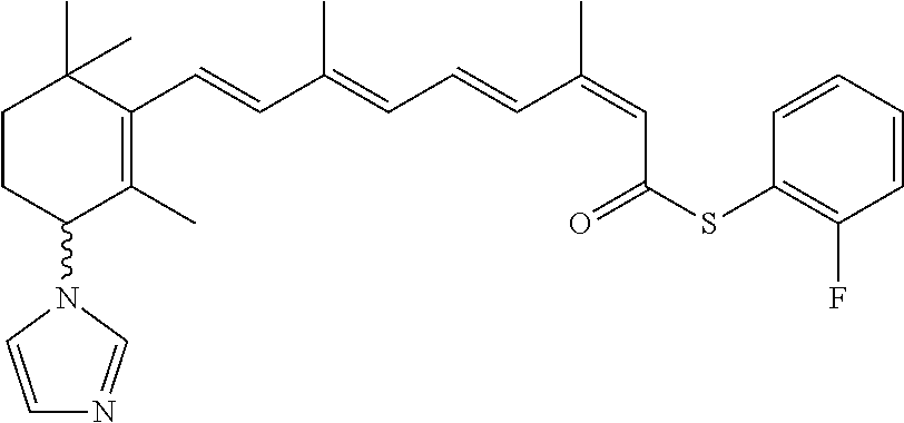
C1CC(N2C=CN=C2)C(C)=C(C=CC(=CC=CC(=CC(SC2=C(F)C=CC=C2)=O)C)C)C1(C)C
